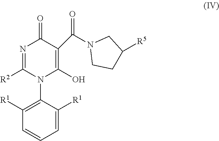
N1=C([R2])N(C2=C([R1])C=CC=C2[R1])C(O)=C(C(N2CCC([R5])C2)=O)C1=O
